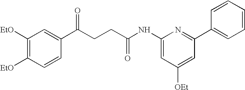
C1([EtO])=C([EtO])C=CC(C(CCC(=O)NC2=CC([OEt])=CC(C3=CC=CC=C3)=N2)=O)=C1
